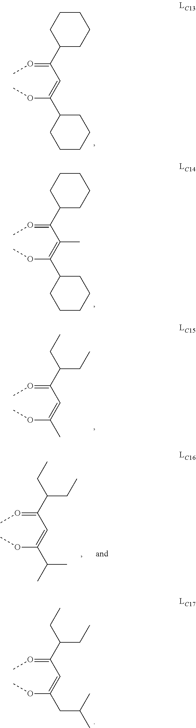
C(=OC)(C=C(OC)C)C(CC)CC.C(=OC)(C=C(OC)C1CCCCC1)C1CCCCC1.C(=OC)(C(=C(OC)C1CCCCC1)C)C1CCCCC1.C(=OC)(C=C(OC)CC(C)C)C(CC)CC.C(=OC)(C=C(OC)C(C)C)C(CC)CC
